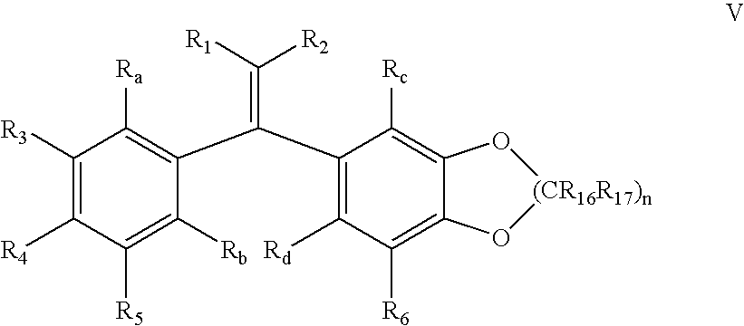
C1([R3])=C([R4])C([R5])=C([Rb])C(C(C2=C([Rd])C([R6])=C3C(=C2[Rc])O[(CR16R17)n]O3)=C([R1])[R2])=C1[Ra]
